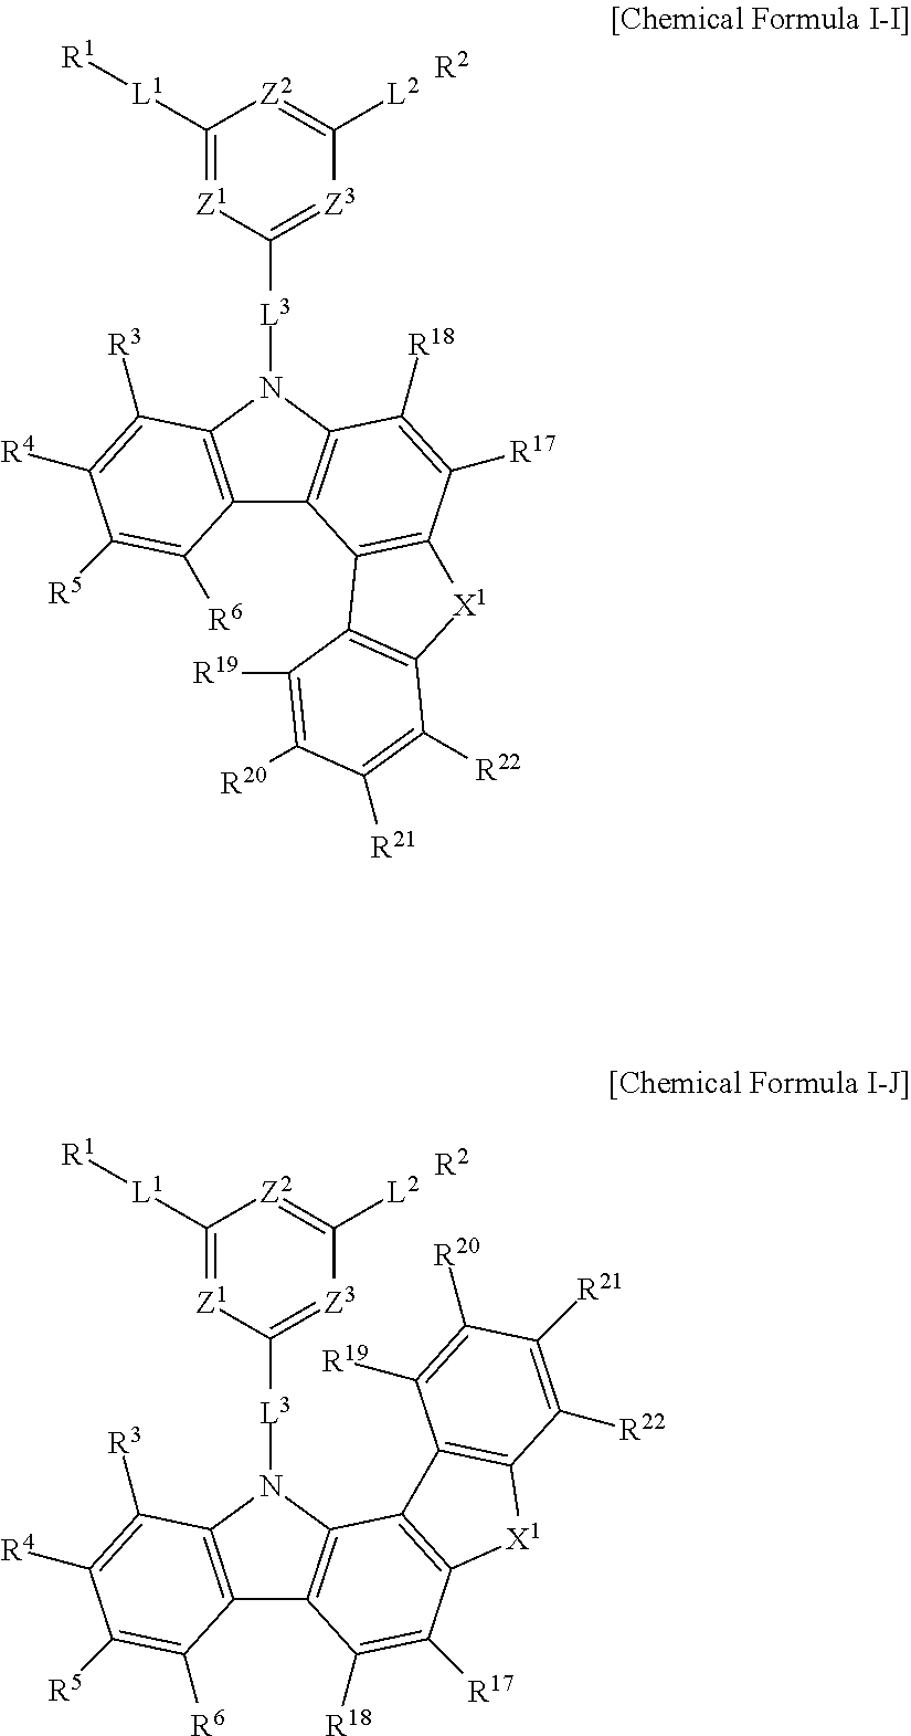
[R2].C12=C(N([L3]C3=[Z3]C([L2])=[Z2]C([L1][R1])=[Z1]3)C3=C1C1=C(C([R17])=C3[R18])[X1]C3=C1C([R19])=C([R20])C([R21])=C3[R22])C([R3])=C([R4])C([R5])=C2[R6].C12=C(N([L3]C3=[Z3]C([L2])=[Z2]C([L1][R1])=[Z1]3)C3=C1C([R18])=C([R17])C1=C3C3=C([X1]1)C([R22])=C([R21])C([R20])=C3[R19])C([R3])=C([R4])C([R5])=C2[R6].[R2]
